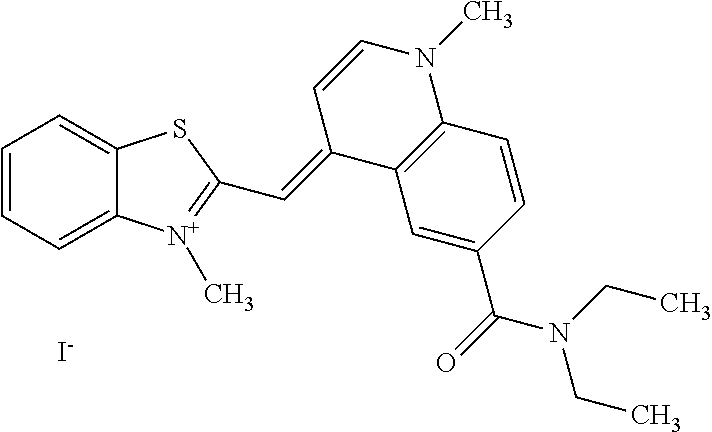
C1=CC=C2C(=C1)SC(C=C1C3=C(N(C)C=C1)C=CC(C(N(CC)CC)=O)=C3)=[N+]2C.[I-]
